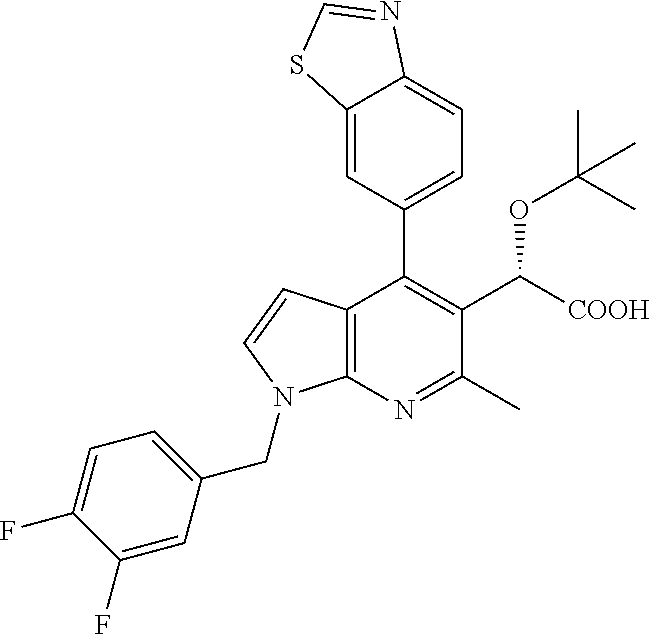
C1(F)=CC(CN2C3=C(C(C4=CC=C5C(=C4)SC=N5)=C(C(OC(C)(C)C)[COOH])C(C)=N3)C=C2)=CC=C1F
